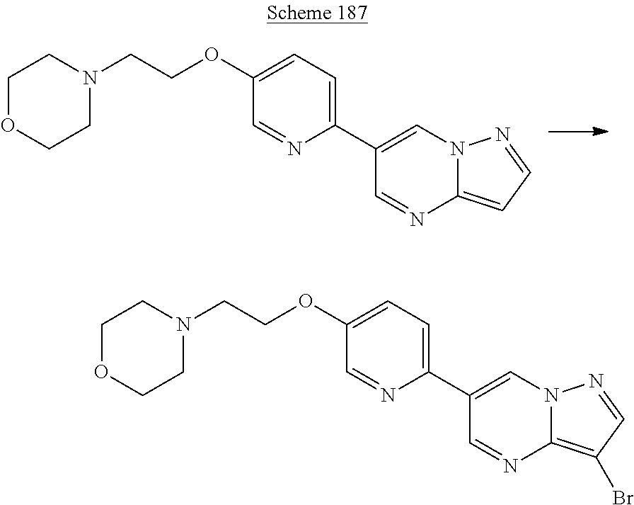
C12=CC=NN1C=C(C1=CC=C(OCCN3CCOCC3)C=N1)C=N2.C12=C(Br)C=NN1C=C(C1=CC=C(OCCN3CCOCC3)C=N1)C=N2
